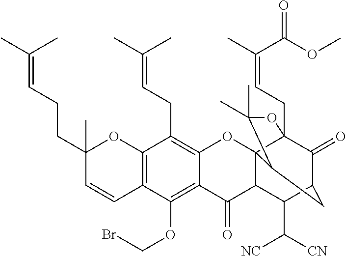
C12=C(C=CC(CCC=C(C)C)(C)O1)C(OCBr)=C1C(=C2CC=C(C)C)OC23C4(CC=C(C)C(OC)=O)C(=O)C(C(C([NC])[CN])C2C1=O)CC3C(C)(C)O4
